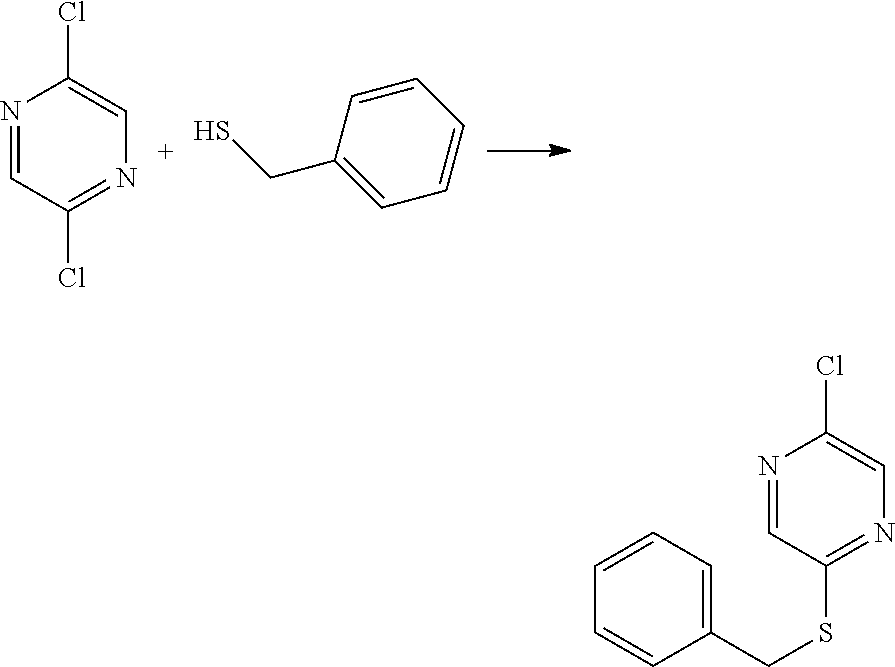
N1=CC(Cl)=NC=C1Cl.C1(CS)=CC=CC=C1.N1=CC(SCC2=CC=CC=C2)=NC=C1Cl
